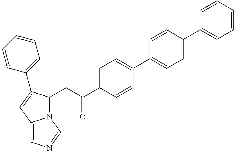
C1=C(C(=O)CC2N3C(=CN=C3)C(C)=C2C2=CC=CC=C2)C=CC(C2=CC=C(C3=CC=CC=C3)C=C2)=C1
